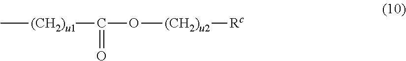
C[(CH2)u1]C(O[(CH2)u2][Rc])=O
